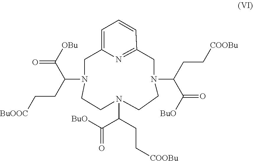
N1(C(C([OBu])=O)CC[BuOOC])CC2=CC=CC(=N2)CN(C(CC[COOBu])C([BuO])=O)CCN(C(C([BuO])=O)CC[COOBu])CC1
